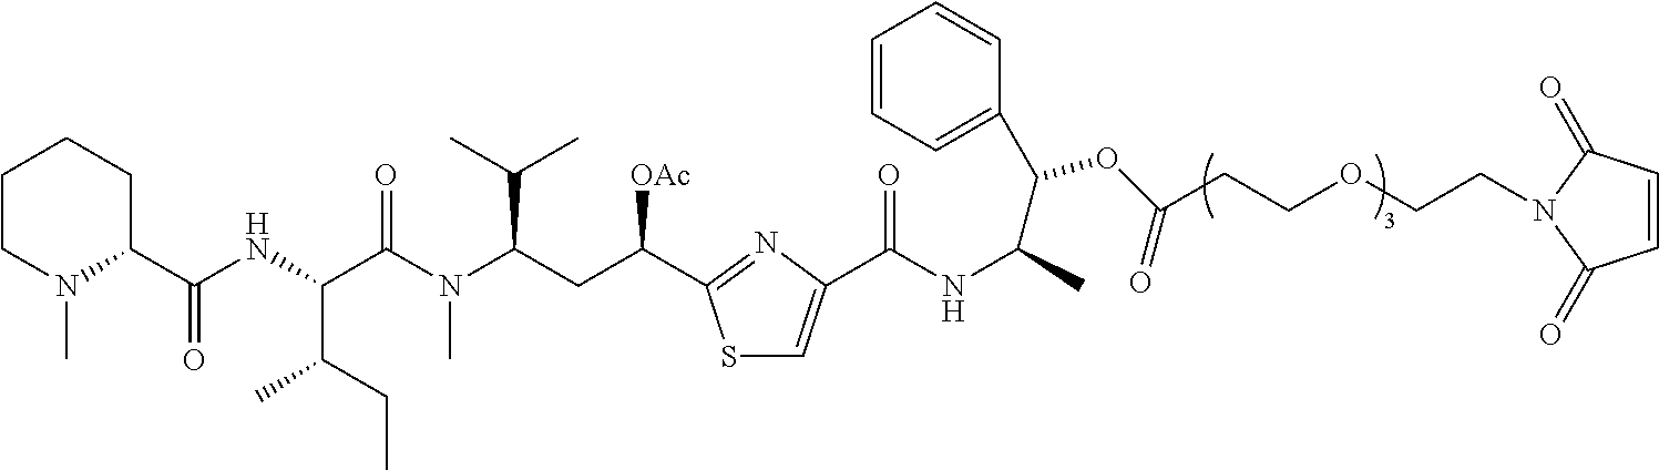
C1(C(=O)NC(C(C)CC)C(=O)N(C)C(C(C)C)CC([OAc])C2=NC(C(NC(C)C(C3=CC=CC=C3)OC(CCOCCN3C(=O)C=CC3=O)=O)=O)=CS2)CCCCN1C
